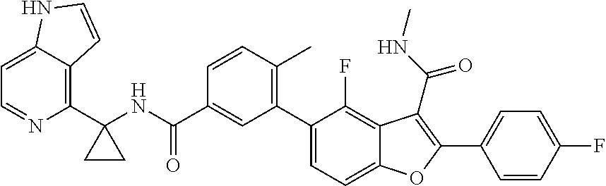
C1(C2(NC(C3=CC(C4=CC=C5C(=C4F)C(C(NC)=O)=C(C4=CC=C(F)C=C4)O5)=C(C)C=C3)=O)CC2)=C2C(=CC=N1)NC=C2
